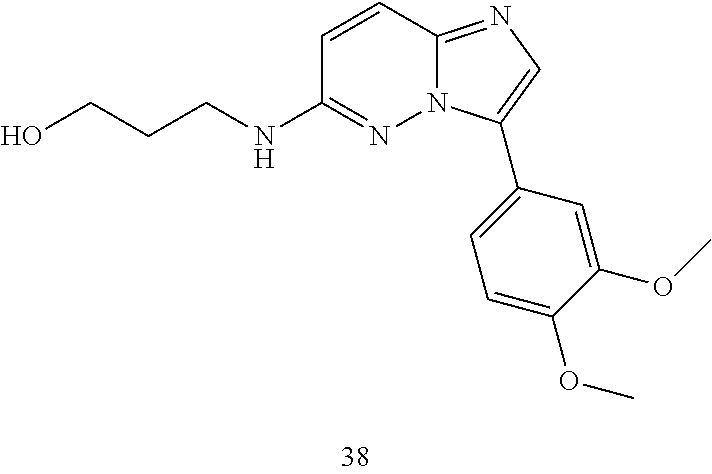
C(NC1=NN2C(=NC=C2C2=CC=C(OC)C(OC)=C2)C=C1)CCO
